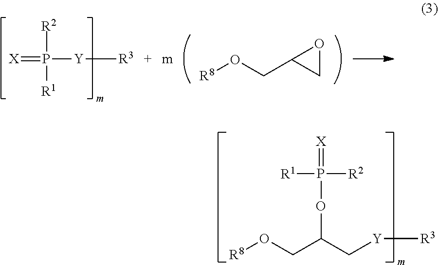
P(=[X])([R1])([R2])[Y][R3].[R8]OCC1CO1.[R8]OCC(C[Y][R3])OP([R1])(=[X])[R2]
